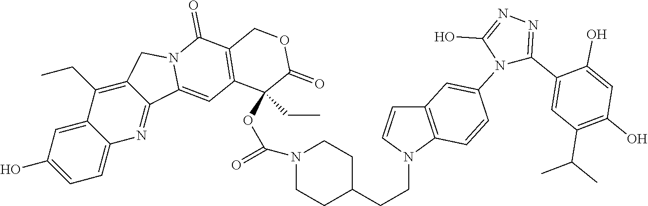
OC1=CC=C2C(=C1)C(CC)=C1C(=N2)C2=CC3=C(C(=O)N2C1)COC(=O)C3(CC)OC(N1CCC(CCN2C3=C(C=C2)C=C(N2C(C4=CC(C(C)C)=C(O)C=C4O)=NN=C2O)C=C3)CC1)=O
